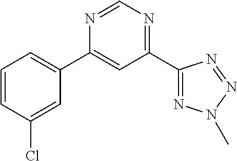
C1=CC(Cl)=CC(C2=CC(C3=NN(C)N=N3)=NC=N2)=C1
